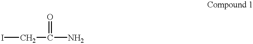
ICC(N)=O
